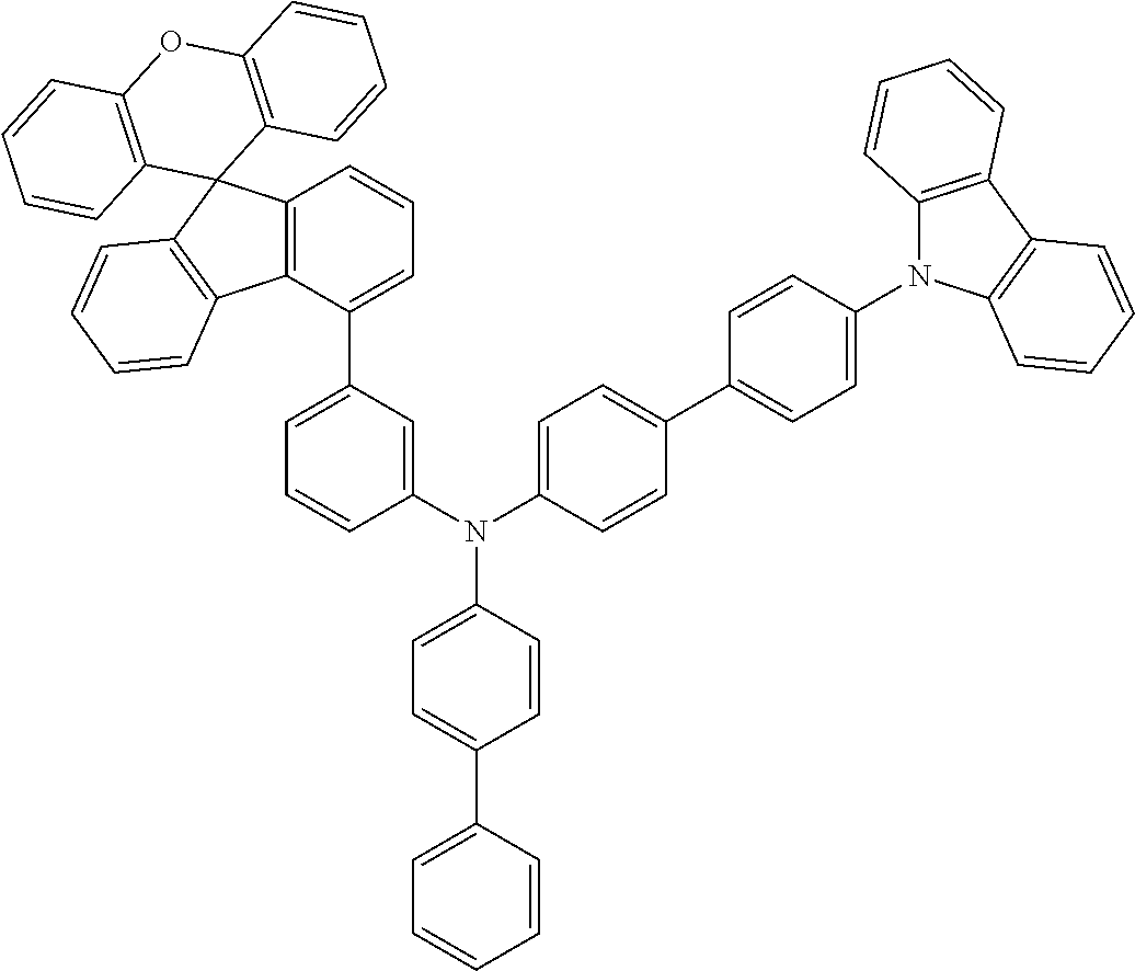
N(C1=CC=C(C2=CC=C(N3C4=C(C5=C3C=CC=C5)C=CC=C4)C=C2)C=C1)(C1=CC(C2=CC=CC3=C2C2=C(C34C3=C(OC5=C4C=CC=C5)C=CC=C3)C=CC=C2)=CC=C1)C1=CC=C(C2=CC=CC=C2)C=C1
